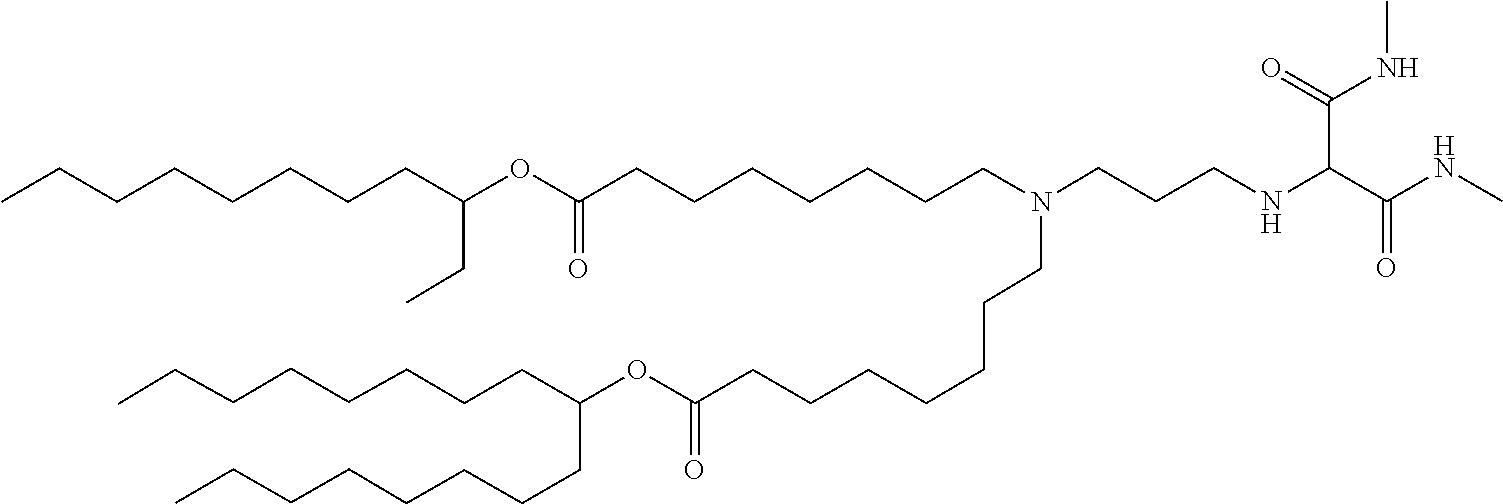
O(C(=O)CCCCCCCN(CCCNC(C(NC)=O)C(=O)NC)CCCCCCCC(OC(CC)CCCCCCCC)=O)C(CCCCCCCC)CCCCCCCC
